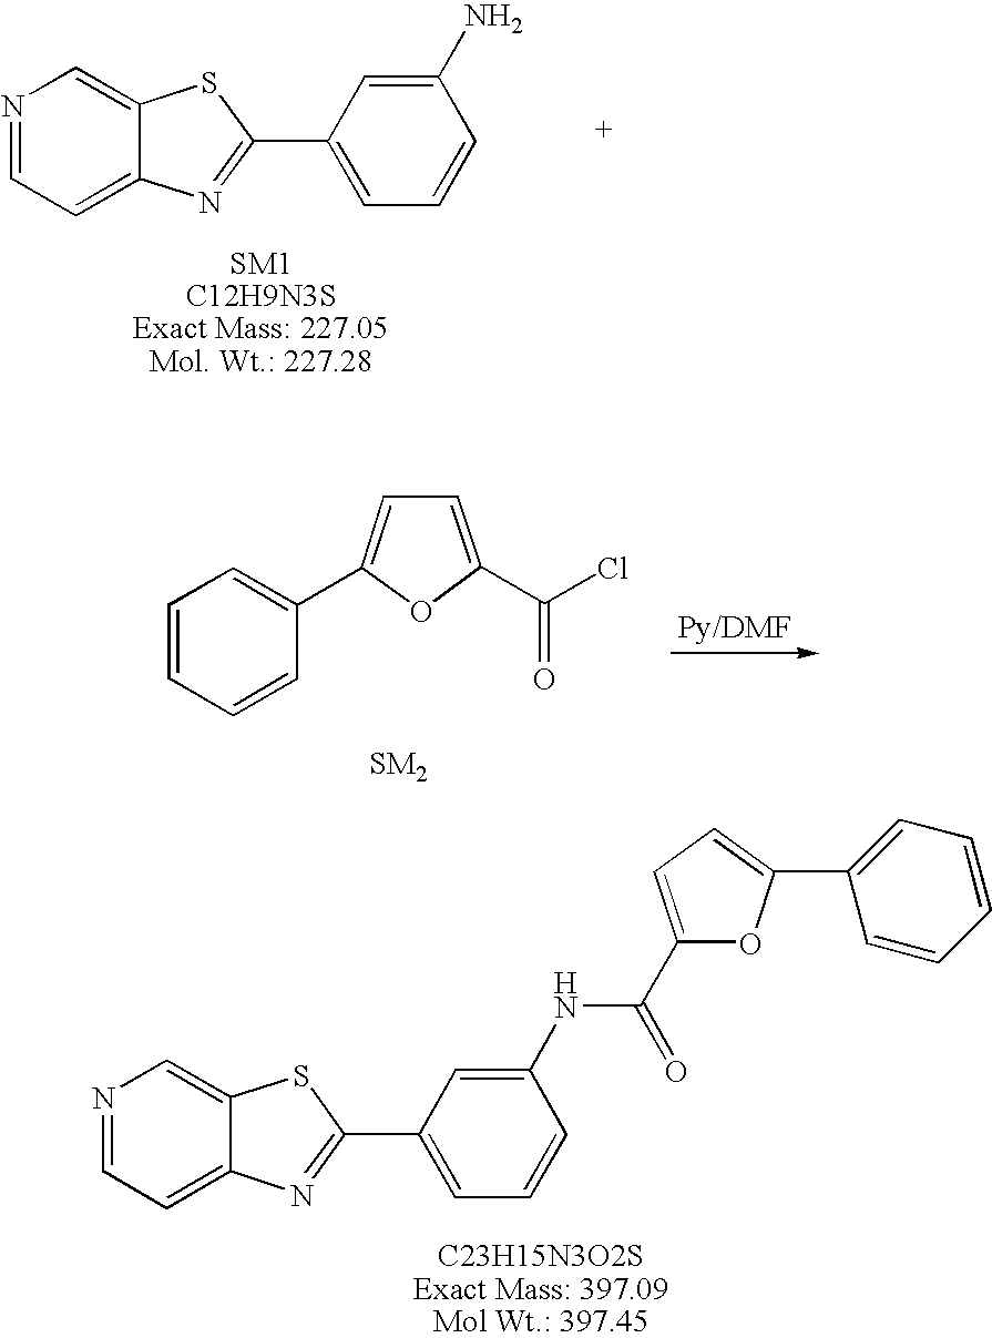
N1=CC=C2C(=C1)SC(C1=CC=CC(N)=C1)=N2.C1=CC=CC(C2=CC=C(C(Cl)=O)O2)=C1.N1=CC=C2C(=C1)SC(C1=CC=CC(NC(=O)C3=CC=C(C4=CC=CC=C4)O3)=C1)=N2
